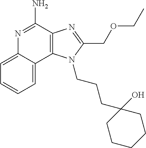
C12=C(C(N)=NC3=CC=CC=C13)N=C(COCC)N2CCCC1(O)CCCCC1
